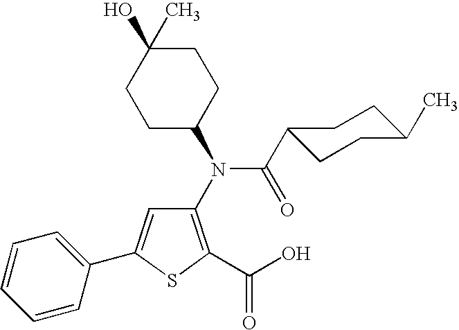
C1(N(C2CCC(O)(C)CC2)C(C2CCC(C)CC2)=O)=C(C(O)=O)SC(C2=CC=CC=C2)=C1
